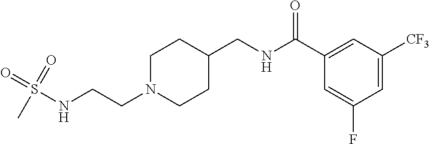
S(NCCN1CCC(CNC(C2=CC([CF3])=CC(F)=C2)=O)CC1)(=O)(=O)C
